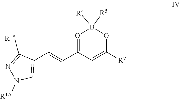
O1=C(C=CC2=CN([R1A])N=C2[R1A])C=C([R2])OB1([R4])[R5]
